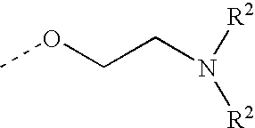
O(CCN([R2])[R2])C
